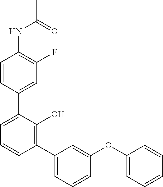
C1(NC(C)=O)=C(F)C=C(C2=CC=CC(C3=CC=CC(OC4=CC=CC=C4)=C3)=C2O)C=C1
